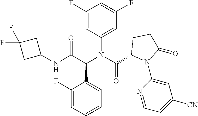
C1(F)=CC(N(C(C2N(C3=CC([CN])=CC=N3)C(=O)CC2)=O)C(C(NC2CC(F)(F)C2)=O)C2=CC=CC=C2F)=CC(F)=C1
